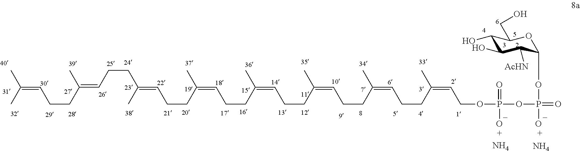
CC(C)=CCCC(C)=CCCC(C)=CCCC(=CCCC(=CCCC(=CCCC(=CCCC(C)=CCOP(=O)(O)OP(OC1C([AcHN])C(O)C(O)C(CO)O1)(O)=O)C)C)C)C.N.N
